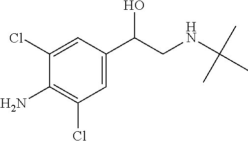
C1(Cl)=CC(C(CNC(C)(C)C)O)=CC(Cl)=C1N
